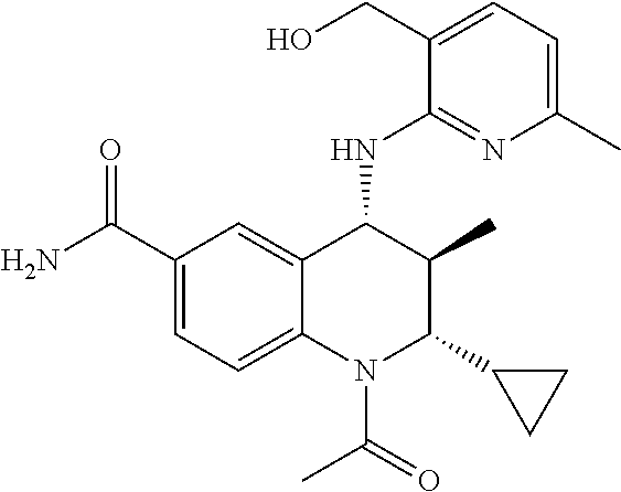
C1(C(=O)N)=CC=C2C(=C1)C(NC1=NC(C)=CC=C1CO)C(C)C(C1CC1)N2C(=O)C
